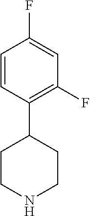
C1=CC(C2CCNCC2)=C(F)C=C1F
